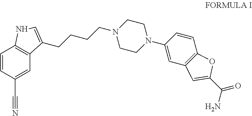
C1=CC(C#N)=CC2=C1NC=C2CCCCN1CCN(C2=CC3=C(C=C2)OC(C(N)=O)=C3)CC1
